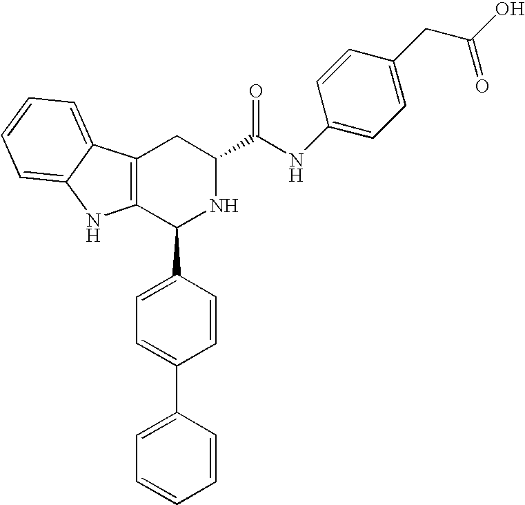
C12=C(C(C3=CC=C(C4=CC=CC=C4)C=C3)NC(C(NC3=CC=C(CC(O)=O)C=C3)=O)C1)NC1=CC=CC=C21
